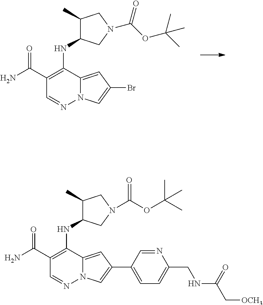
C1(C(N)=O)=C(NC2C(C)CN(C(OC(C)(C)C)=O)C2)C2=CC(Br)=CN2N=C1.C1(C(N)=O)=C(NC2C(C)CN(C(OC(C)(C)C)=O)C2)C2=CC(C3=CC=C(CNC(C[OCH3])=O)N=C3)=CN2N=C1
